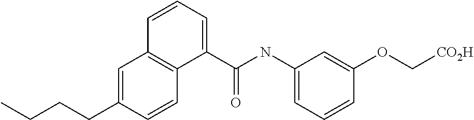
C1=C(CCCC)C=CC2=C1C=CC=C2C(NC1=CC=CC(OC[CO2H])=C1)=O
